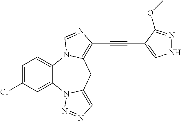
C1=C(Cl)C=C2C(=C1)N1C(=C(C#CC3=CNN=C3OC)N=C1)CC1=CN=NN21
